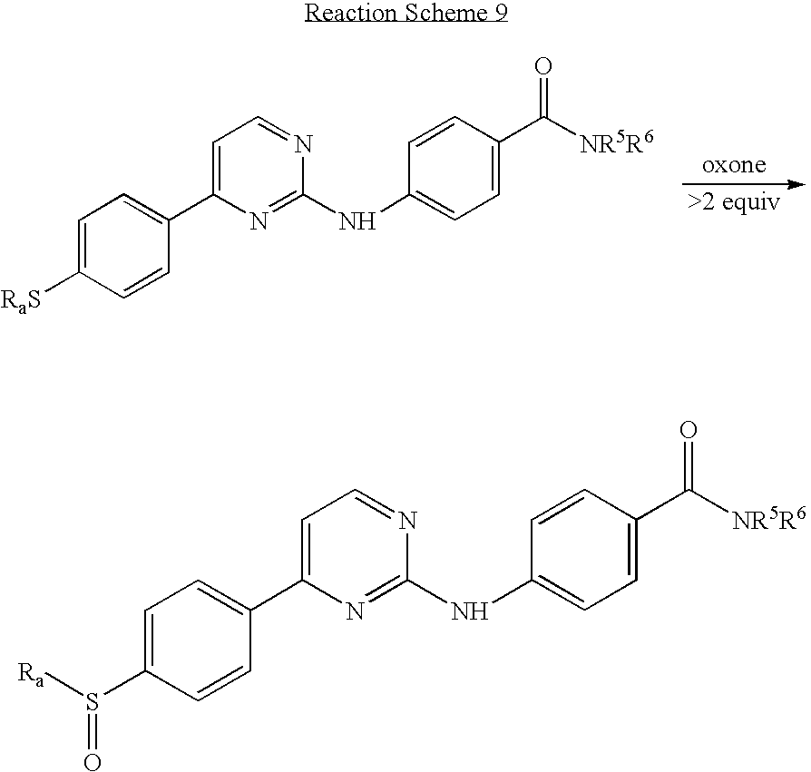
C1=C([RaS])C=CC(C2=CC=NC(NC3=CC=C(C(=O)[NR5R6])C=C3)=N2)=C1.C1=C(S(=O)[Ra])C=CC(C2=CC=NC(NC3=CC=C(C(=O)[NR5R6])C=C3)=N2)=C1
